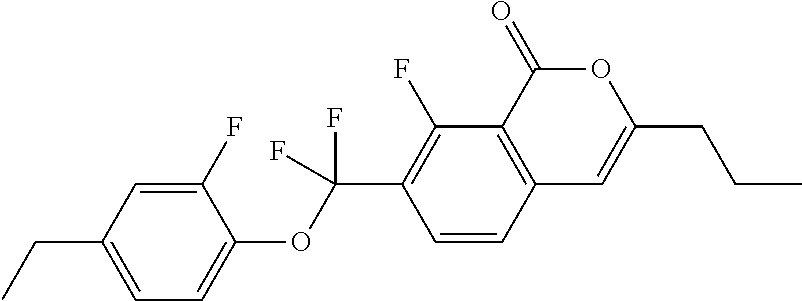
C1=CC2=C(C(F)=C1C(OC1=CC=C(CC)C=C1F)(F)F)C(=O)OC(CCC)=C2
